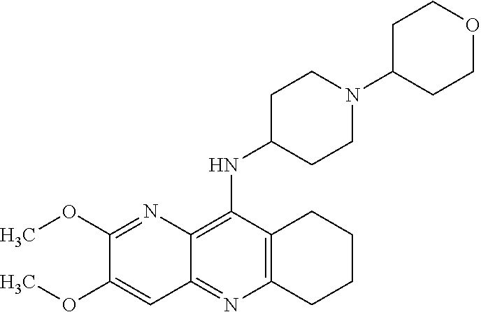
C12=C(C(NC3CCN(C4CCOCC4)CC3)=C3C(=N1)C=C(OC)C(OC)=N3)CCCC2
